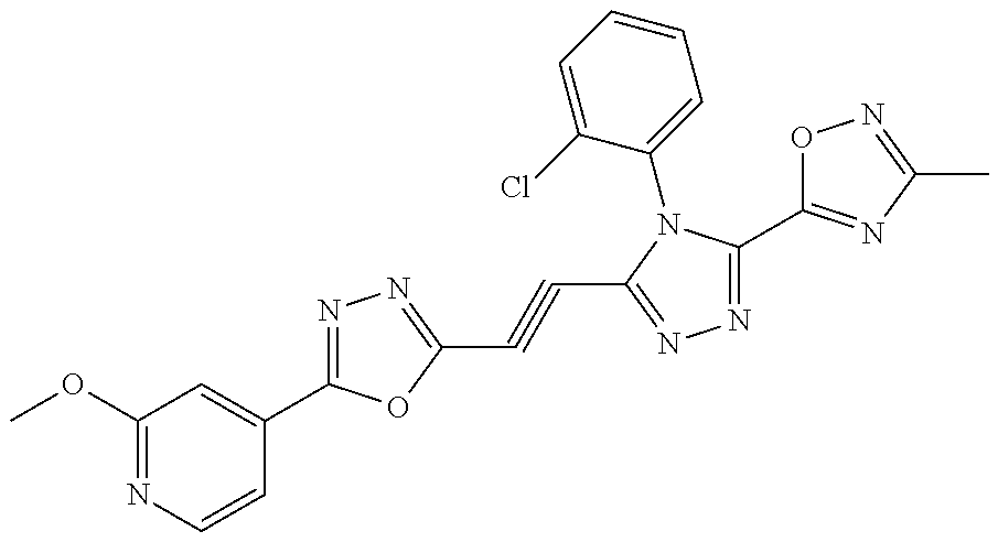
C1(OC)=NC=CC(C2=NN=C(C#CC3=NN=C(C4=NC(C)=NO4)N3C3=CC=CC=C3Cl)O2)=C1
